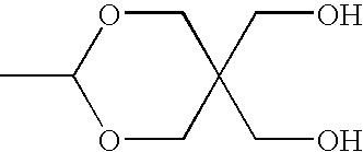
CC1OCC(CO)(CO)CO1
